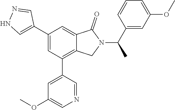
C1(C2=CNN=C2)=CC(C2=CC(OC)=CN=C2)=C2C(=C1)C(=O)N(C(C1=CC(OC)=CC=C1)C)C2
